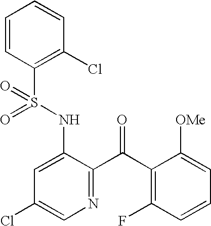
C1=CC(S(NC2=CC(Cl)=CN=C2C(C2=C(F)C=CC=C2[OMe])=O)(=O)=O)=C(Cl)C=C1
